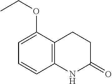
C12=C(C(OCC)=CC=C1)CCC(=O)N2
